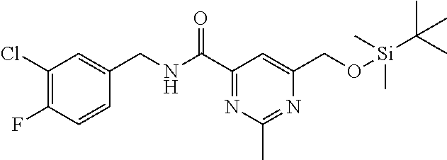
C1(Cl)=C(F)C=CC(CNC(C2=NC(C)=NC(CO[Si](C(C)(C)C)(C)C)=C2)=O)=C1
